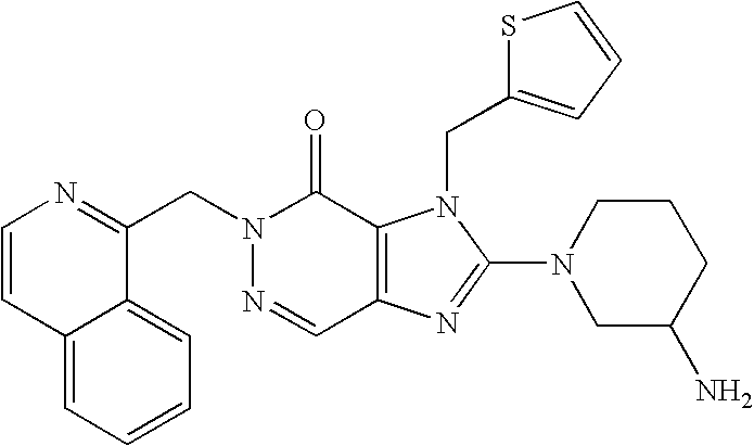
C12=CC=CC=C1C(CN1N=CC3=C(C1=O)N(CC1=CC=CS1)C(N1CC(N)CCC1)=N3)=NC=C2
